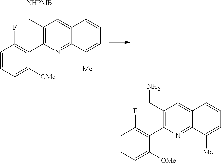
C1(C[NHPMB])=C(C2=C(F)C=CC=C2[OMe])N=C2C(=C1)C=CC=C2[Me].C1(CN)=C(C2=C(F)C=CC=C2[OMe])N=C2C(=C1)C=CC=C2[Me]
